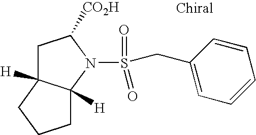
N1(S(=O)(=O)CC2=CC=CC=C2)C([CO2H])CC2([H])C1([H])CCC2
